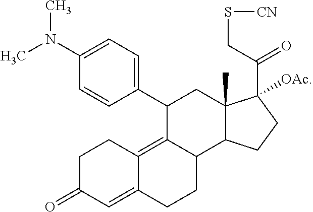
C1=C(N(C)C)C=CC(C2C3=C4C(=CC(=O)CC4)CCC3C3C(C)(C2)C(C(CS[CN])=O)([OAc])CC3)=C1
